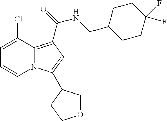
C1=C(Cl)C2=C(C(NCC3CCC(F)(F)CC3)=O)C=C(C3COCC3)N2C=C1
